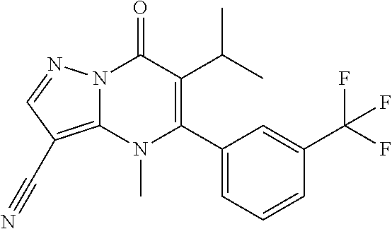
N12C(=C(C#N)C=N1)N(C)C(C1=CC=CC(C(F)(F)F)=C1)=C(C(C)C)C2=O
